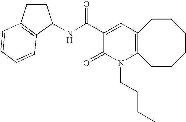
N(C(C1=CC2=C(N(CCCC)C1=O)CCCCCC2)=O)C1CCC2=C1C=CC=C2
